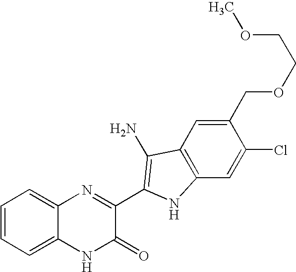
C1=C2C(=CC=C1)N=C(C1=C(N)C3=C(C=C(Cl)C(COCCOC)=C3)N1)C(=O)N2
